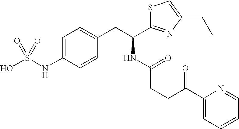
C1=C(NS(O)(=O)=O)C=CC(CC(NC(=O)CCC(=O)C2=CC=CC=N2)C2=NC(CC)=CS2)=C1
